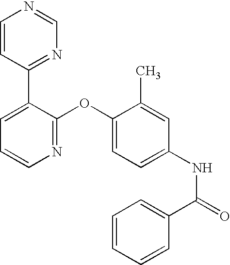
C1=CC(C2=CC=CN=C2OC2=CC=C(NC(=O)C3=CC=CC=C3)C=C2C)=NC=N1
